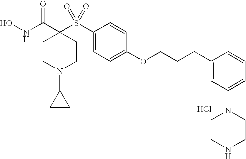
N(C(C1(S(C2=CC=C(OCCCC3=CC(N4CCNCC4)=CC=C3)C=C2)(=O)=O)CCN(C2CC2)CC1)=O)O.Cl
